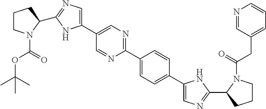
C1(C2=CN=C(C3N(C(=O)OC(C)(C)C)CCC3)N2)=CN=C(C2=CC=C(C3=CN=C(C4CCCN4C(=O)CC4=CC=CN=C4)N3)C=C2)N=C1
